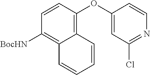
C1=CC(OC2=CC(Cl)=NC=C2)=C2C(=C1[BocHN])C=CC=C2
